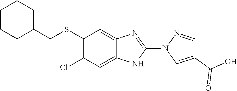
C1CCC(CSC2=C(Cl)C=C3NC(N4N=CC(C(O)=O)=C4)=NC3=C2)CC1
